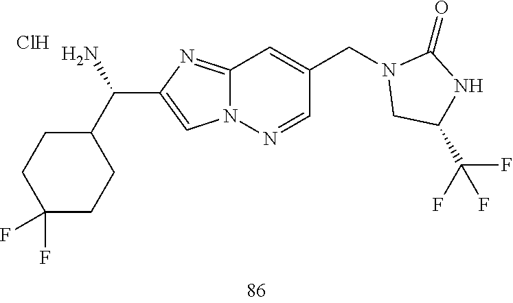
N12C(=NC(C(C3CCC(F)(F)CC3)N)=C1)C=C(CN1CC(C(F)(F)F)NC1=O)C=N2.Cl
